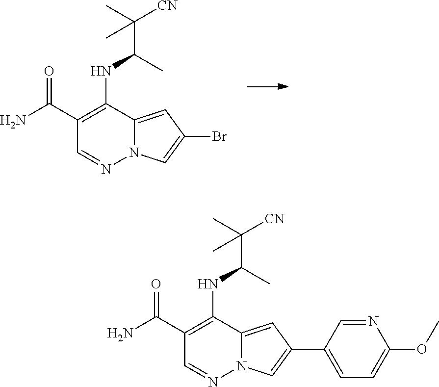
N12C(=CC(Br)=C1)C(NC(C([CN])(C)C)C)=C(C(N)=O)C=N2.N12C(=CC(C3=CC=C(OC)N=C3)=C1)C(NC(C([CN])(C)C)C)=C(C(N)=O)C=N2
